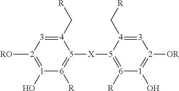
[RO][2]1=[1](O)[6]([R])=[5]([X][5]2=[6]([R])[1](O)=[2]([OR])[3]=[4]2C[R])[4](C[R])=[3]1
